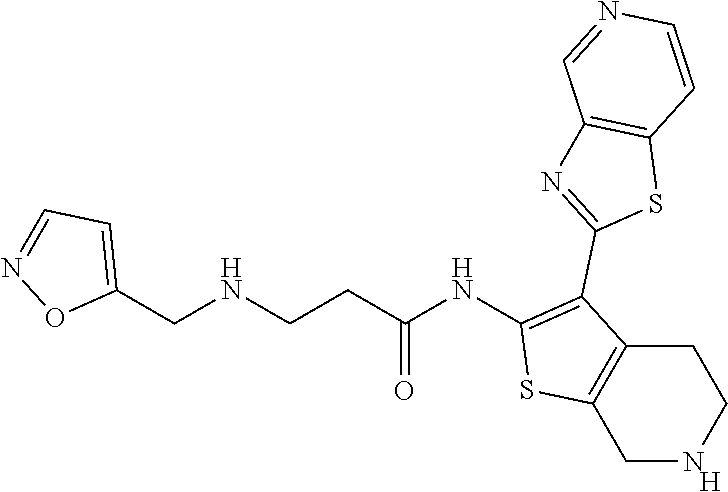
C1NCCC2=C1SC(NC(CCNCC1=CC=NO1)=O)=C2C1=NC2=C(S1)C=CN=C2.[H]
